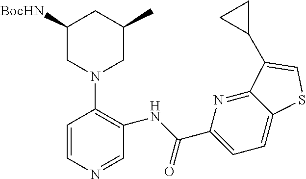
C1([BocHN])CN(C2=C(NC(=O)C3=CC=C4C(=N3)C(C3CC3)=CS4)C=NC=C2)CC(C)C1
